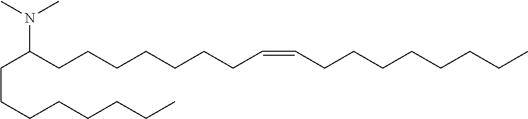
C(CCCCCCC)C(CCCCCCCC=CCCCCCCCC)N(C)C
